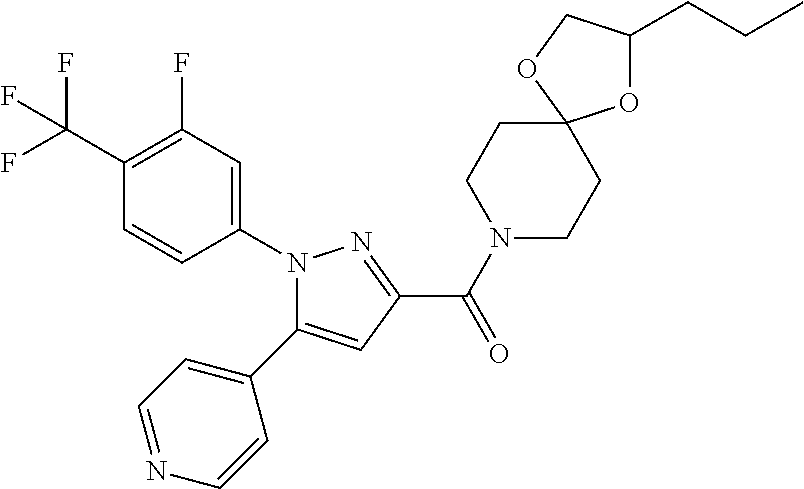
C(=O)(C1=NN(C2=CC(F)=C(C(F)(F)F)C=C2)C(C2=CC=NC=C2)=C1)N1CCC2(CC1)OC(CCC)CO2
